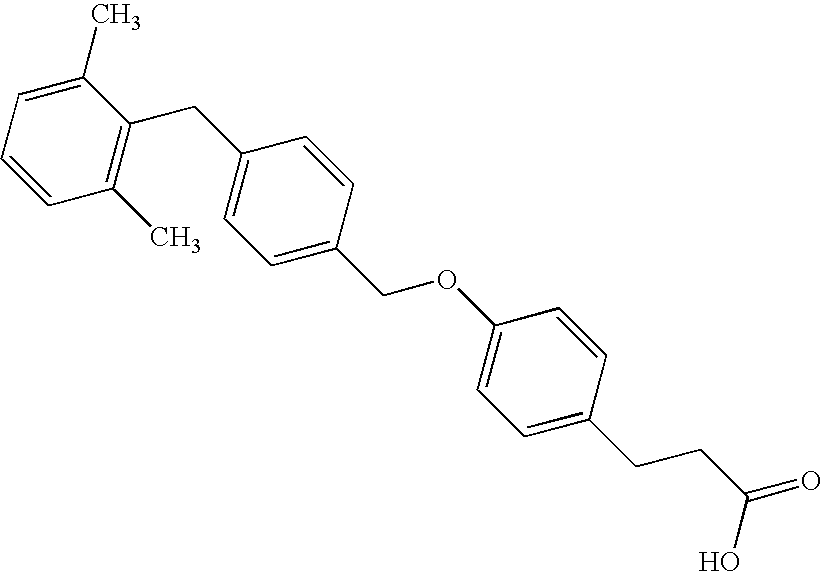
C1(CC2=C(C)C=CC=C2C)=CC=C(COC2=CC=C(CCC(O)=O)C=C2)C=C1
